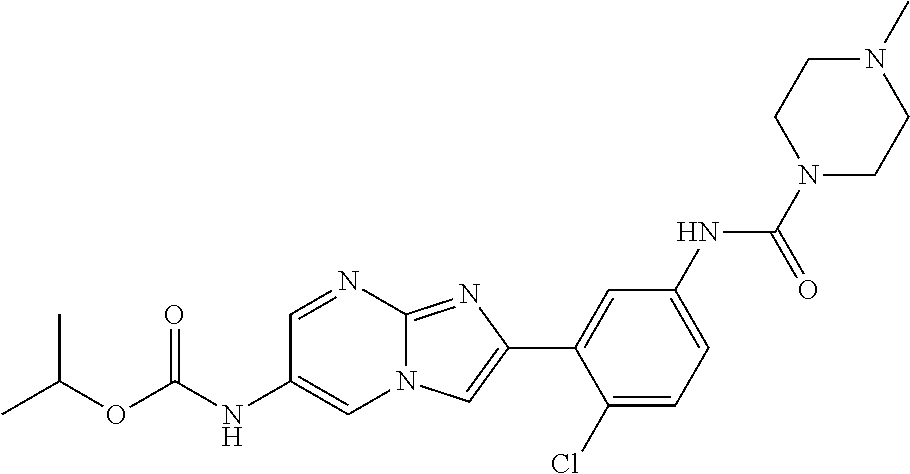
C1=NC2=NC(C3=CC(NC(N4CCN(C)CC4)=O)=CC=C3Cl)=CN2C=C1NC(OC(C)C)=O
